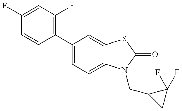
C1=CC(C2=CC=C3C(=C2)SC(=O)N3CC2CC2(F)F)=C(F)C=C1F
